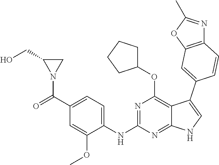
N1=C(NC2=CC=C(C(=O)N3CC3CO)C=C2OC)N=C2C(=C1OC1CCCC1)C(C1=CC3=C(N=C(C)O3)C=C1)=CN2
